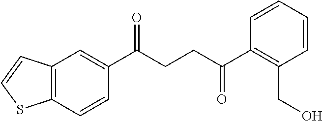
C1(C(CCC(C2=C(CO)C=CC=C2)=O)=O)=CC2=C(C=C1)SC=C2
